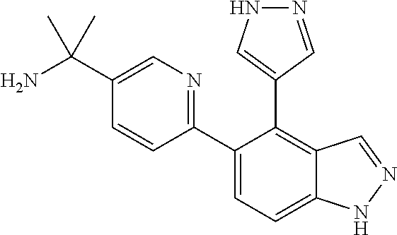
C1(C(N)(C)C)=CN=C(C2=CC=C3C(=C2C2=CNN=C2)C=NN3)C=C1
